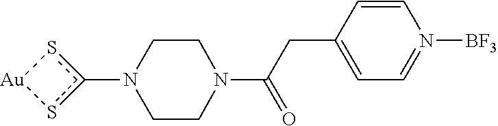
c1(N2CCN(C(CC3=CC=N([BF3])C=C3)=O)CC2)s[Au]s1
